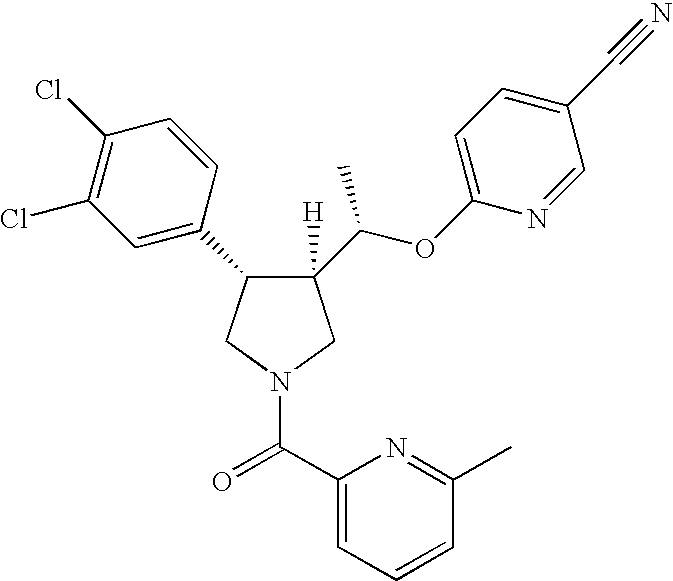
C1([H])(C(OC2=CC=C(C#N)C=N2)C)C(C2=CC(Cl)=C(Cl)C=C2)CN(C(C2=CC=CC(C)=N2)=O)C1
